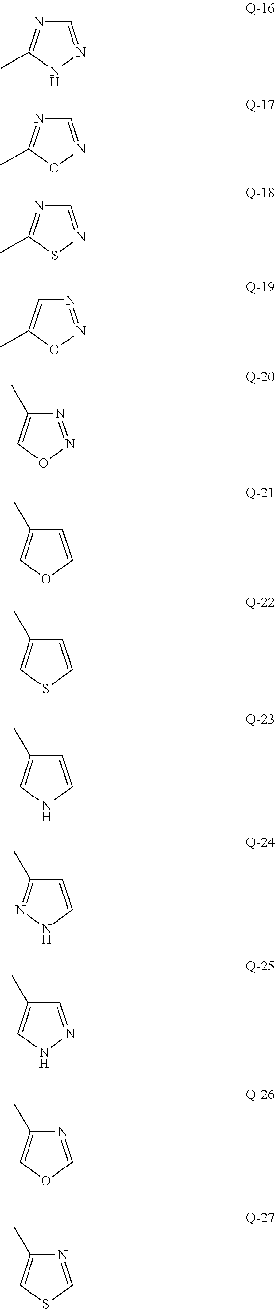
N1=C(C)NN=C1.N1=C(C)ON=C1.N1=C(C)SN=C1.C1=C(C)ON=N1.C1(C)=CON=N1.C1(C)=COC=C1.C1(C)=CSC=C1.C1(C)=CNC=C1.C1(C)=NNC=C1.C1(C)=CNN=C1.C1(C)=COC=N1.C1(C)=CSC=N1
